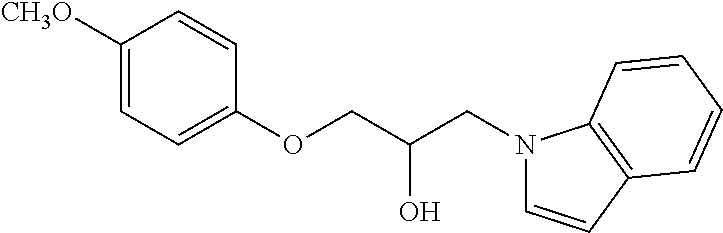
C1([CH3O])=CC=C(OCC(O)CN2C=CC3=C2C=CC=C3)C=C1
